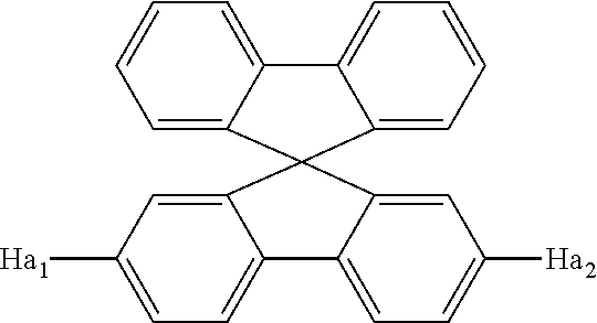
C1=C([Ha1])C=C2C(=C1)C1=CC=C([Ha2])C=C1C21C2=CC=CC=C2C2=CC=CC=C21
